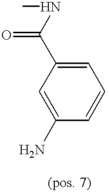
C1=C(N)C=CC=C1C(NC)=O
